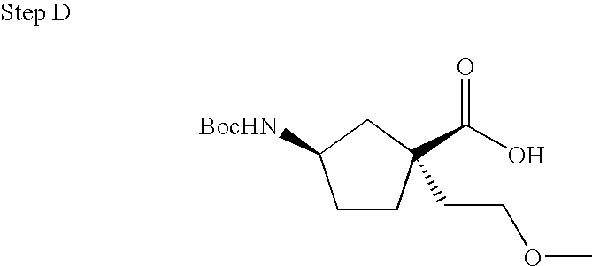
C1CC(C(O)=O)(CCOC)CC1[BocHN]
